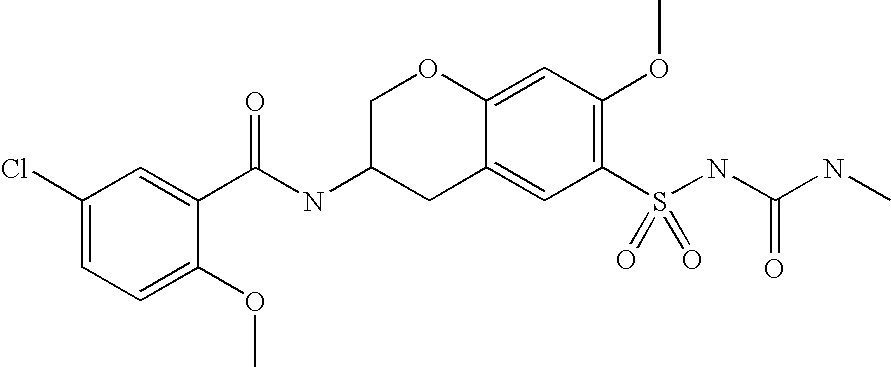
C1(Cl)=CC=C(OC)C(C(NC2CC3=CC(S(NC(NC)=O)(=O)=O)=C(OC)C=C3OC2)=O)=C1
